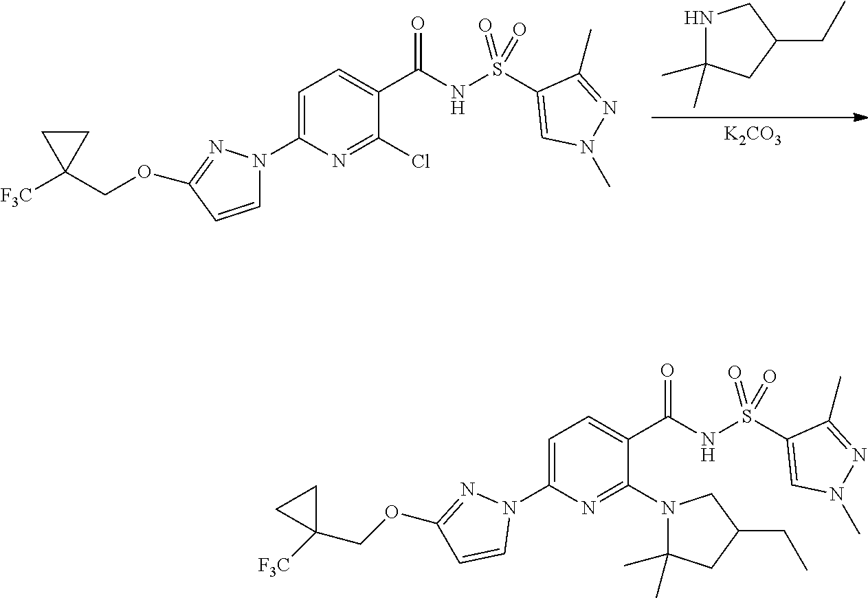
[K2CO3].N1C(C)(C)CC(CC)C1.C1(N2C=CC(OCC3([F3C])CC3)=N2)=CC=C(C(=O)NS(C2=CN(C)N=C2C)(=O)=O)C(Cl)=N1.C1(N2N=C(OCC3([F3C])CC3)C=C2)=CC=C(C(NS(C2=CN(C)N=C2C)(=O)=O)=O)C(N2CC(CC)CC2(C)C)=N1
